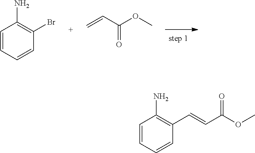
C1=CC=CC(Br)=C1N.C=CC(=O)OC.C1=CC=CC(C=CC(=O)OC)=C1N
